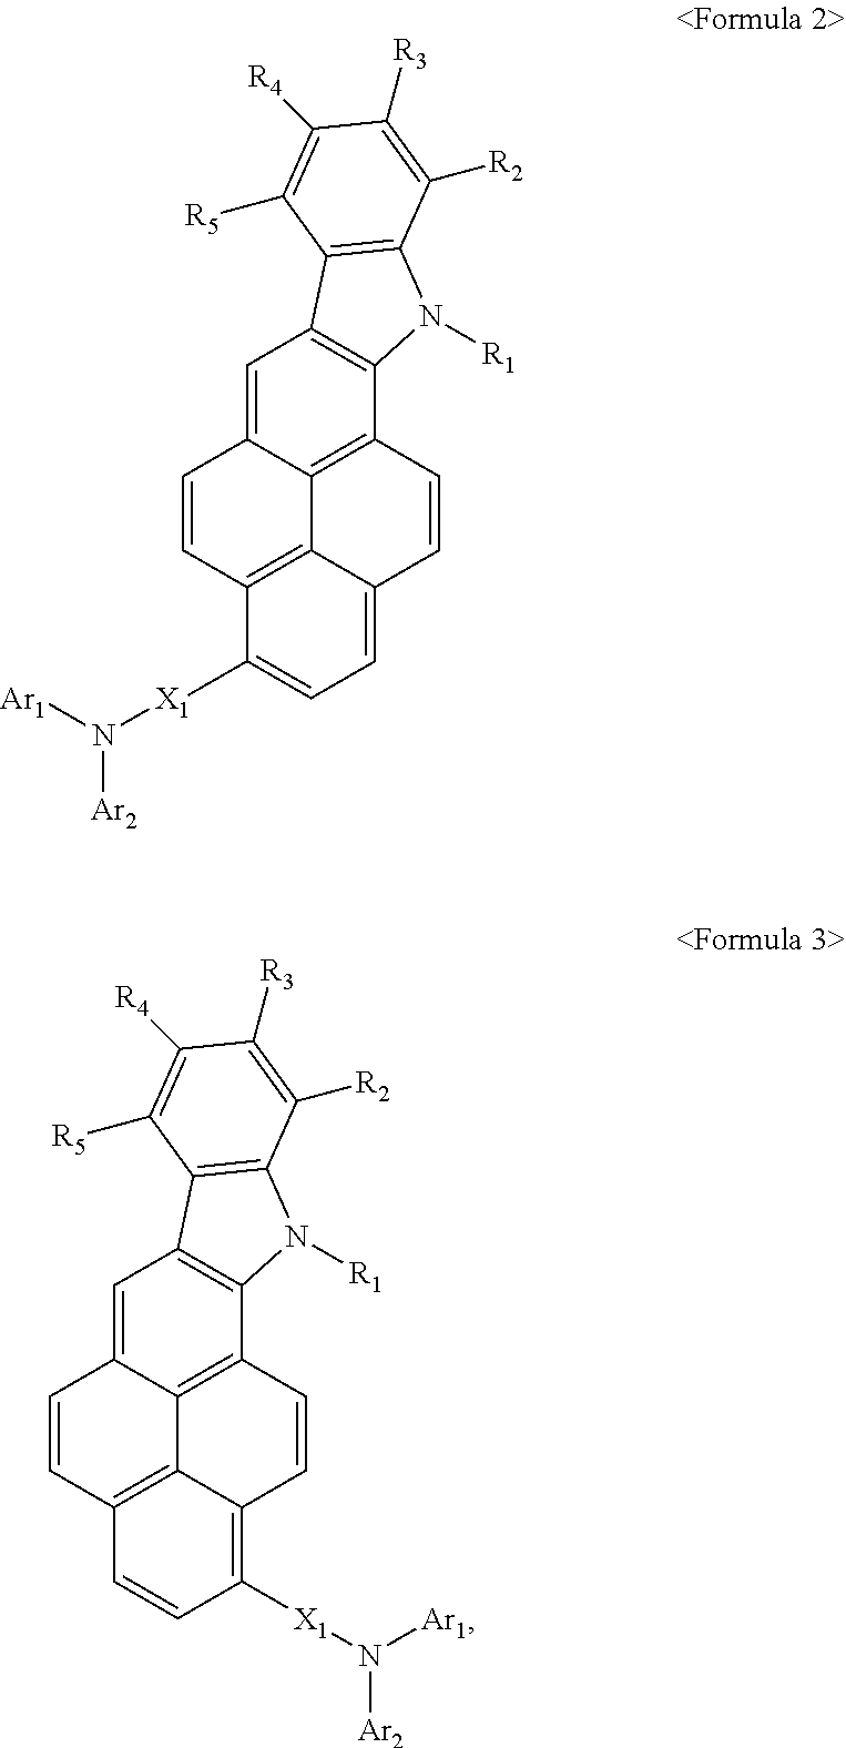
C1=CC2=C3C4=C(C5=C(C=C14)C1=C(N5[R1])C([R2])=C([R3])C([R4])=C1[R5])C=CC3=CC=C2[X1]N([Ar1])[Ar2].C1=CC2=C3C4=C(C5=C(C=C14)C1=C(N5[R1])C([R2])=C([R3])C([R4])=C1[R5])C=CC3=C([X1]N([Ar2])[Ar1])C=C2
